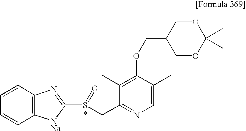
C1(C)=C(OCC2COC(C)(C)OC2)C(C)=CN=C1CS(C1=NC2=C([NNa]1)C=CC=C2)=O
